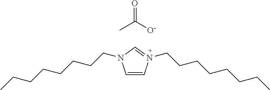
C1=CN(CCCCCCCC)=CN1CCCCCCCC.O=C(C)[O-]
